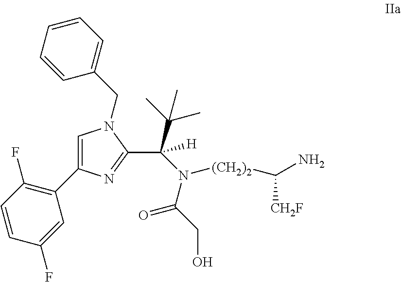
C1=C(C2=C(F)C=CC(F)=C2)N=C(C(N([(CH2)2]C(N)[CH2F])C(CO)=O)(C(C)(C)C)[H])N1CC1=CC=CC=C1
